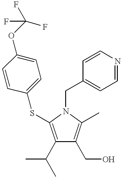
C1(C(C)C)=C(SC2=CC=C(OC(F)(F)F)C=C2)N(CC2=CC=NC=C2)C(C)=C1CO
